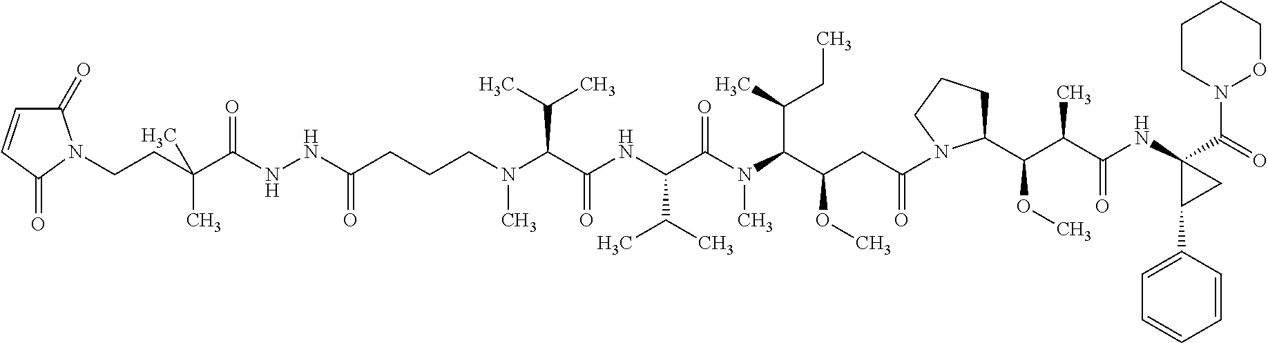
C(CCCN(C(C(NC(C(N(C)C(C(CC)C)C(OC)CC(=O)N1C(C(OC)C(C(=O)NC2(C(=O)N3OCCCC3)CC2C2=CC=CC=C2)C)CCC1)=O)C(C)C)=O)C(C)C)C)(=O)NNC(C(CCN1C(=O)C=CC1=O)(C)C)=O
